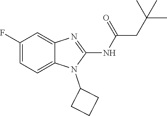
C1(F)=CC=C2C(=C1)N=C(NC(=O)CC(C)(C)C)N2C1CCC1
